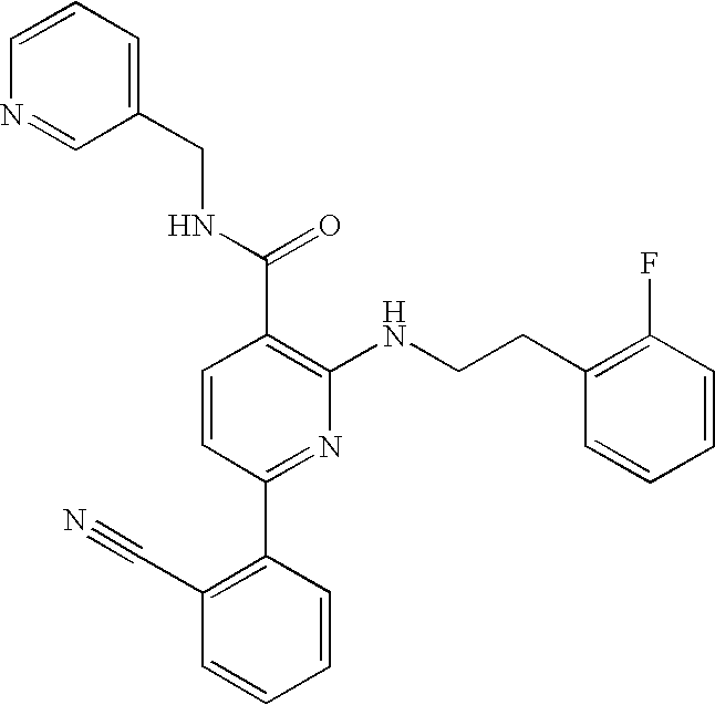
C1(CCNC2=C(C(NCC3=CC=CN=C3)=O)C=CC(C3=C(C#N)C=CC=C3)=N2)=C(F)C=CC=C1
